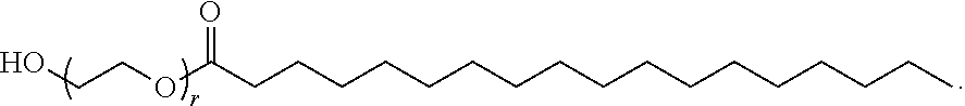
C(OCCO)(=O)CCCCCCCCCCCCCCCCC
